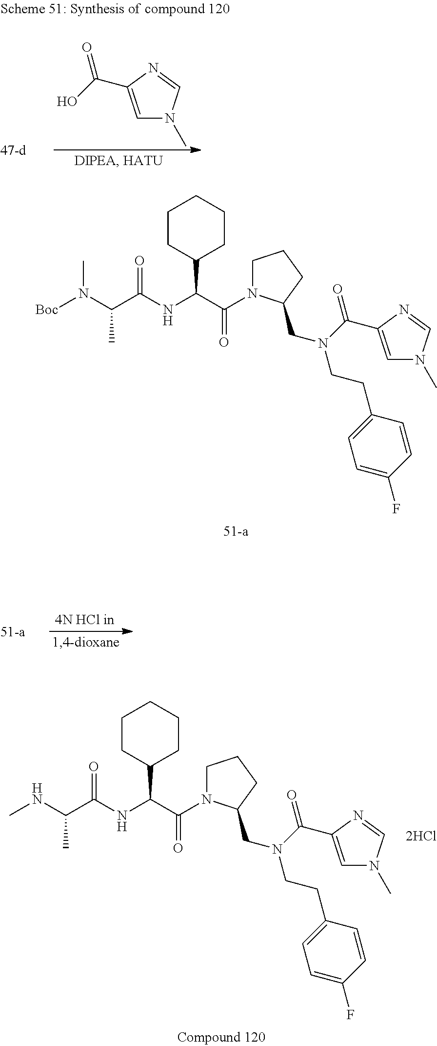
[Boc]N(C(C(NC(C(N1CCCC1CN(CCC1=CC=C(F)C=C1)C(=O)C1=CN(C)C=N1)=O)C1CCCCC1)=O)C)C.C1=C(C(O)=O)N=CN1C.CNC(C(NC(C(N1CCCC1CN(CCC1=CC=C(F)C=C1)C(=O)C1=CN(C)C=N1)=O)C1CCCCC1)=O)C
